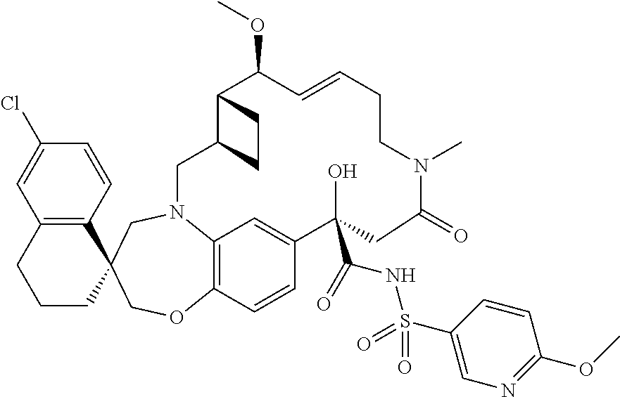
C12=C(C=CC(Cl)=C1)C1(CCC2)COC2=C3N(C1)CC1C(C(OC)C=CCCN(C)C(=O)CC(O)(C(NS(=O)(=O)C4=CN=C(OC)C=C4)=O)C(=C3)C=C2)CC1
